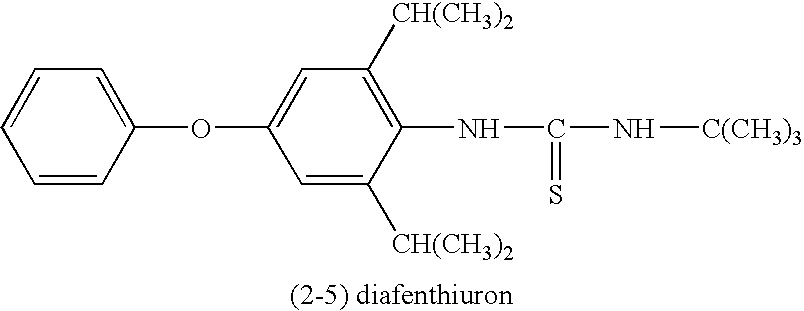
C1(OC2=CC([CH(CH3)2])=C(NC(N[C(CH3)3])=S)C([CH(CH3)2])=C2)=CC=CC=C1
